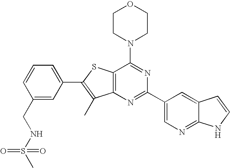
C1CN(C2=NC(C3=CN=C4C(=C3)C=CN4)=NC3=C2SC(C2=CC=CC(CNS(=O)(=O)C)=C2)=C3C)CCO1
